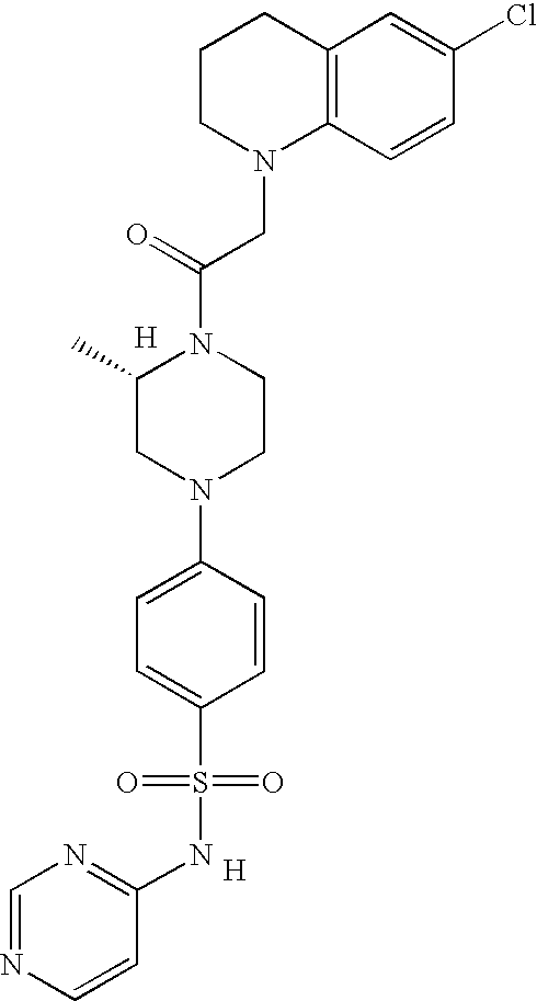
C12=C(C=CC(Cl)=C1)N(CC(N1C(C)CN(C3=CC=C(S(=O)(=O)NC4=NC=NC=C4)C=C3)CC1)=O)CCC2.[H].[H]
